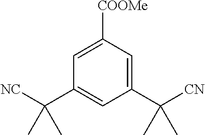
C1([COOMe])=CC(C([NC])(C)C)=CC(C([CN])(C)C)=C1
